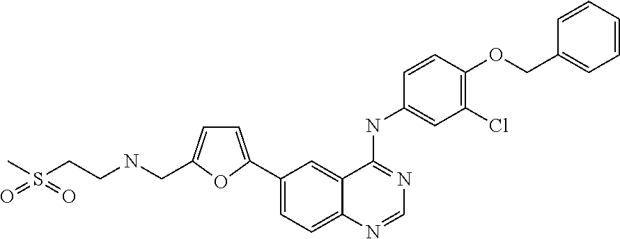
C1=C(C2=CC=C3C(=C2)C(NC2=CC(Cl)=C(OCC4=CC=CC=C4)C=C2)=NC=N3)OC(CNCCS(C)(=O)=O)=C1
